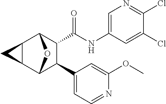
C1(Cl)=CC(NC(C2C(C3=CC=NC(OC)=C3)C3OC2C2C3C2)=O)=CN=C1Cl
